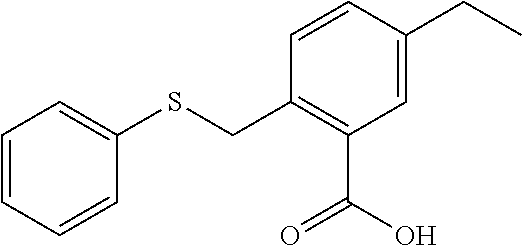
C1=CC=CC(SCC2=C(C(O)=O)C=C(CC)C=C2)=C1
